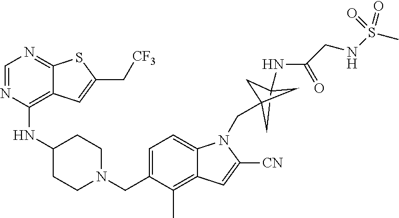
C1=NC(NC2CCN(CC3=CC=C4C(=C3C)C=C([CN])N4CC34CC(NC(CNS(C)(=O)=O)=O)(C3)C4)CC2)=C2C(=N1)SC(C[CF3])=C2
